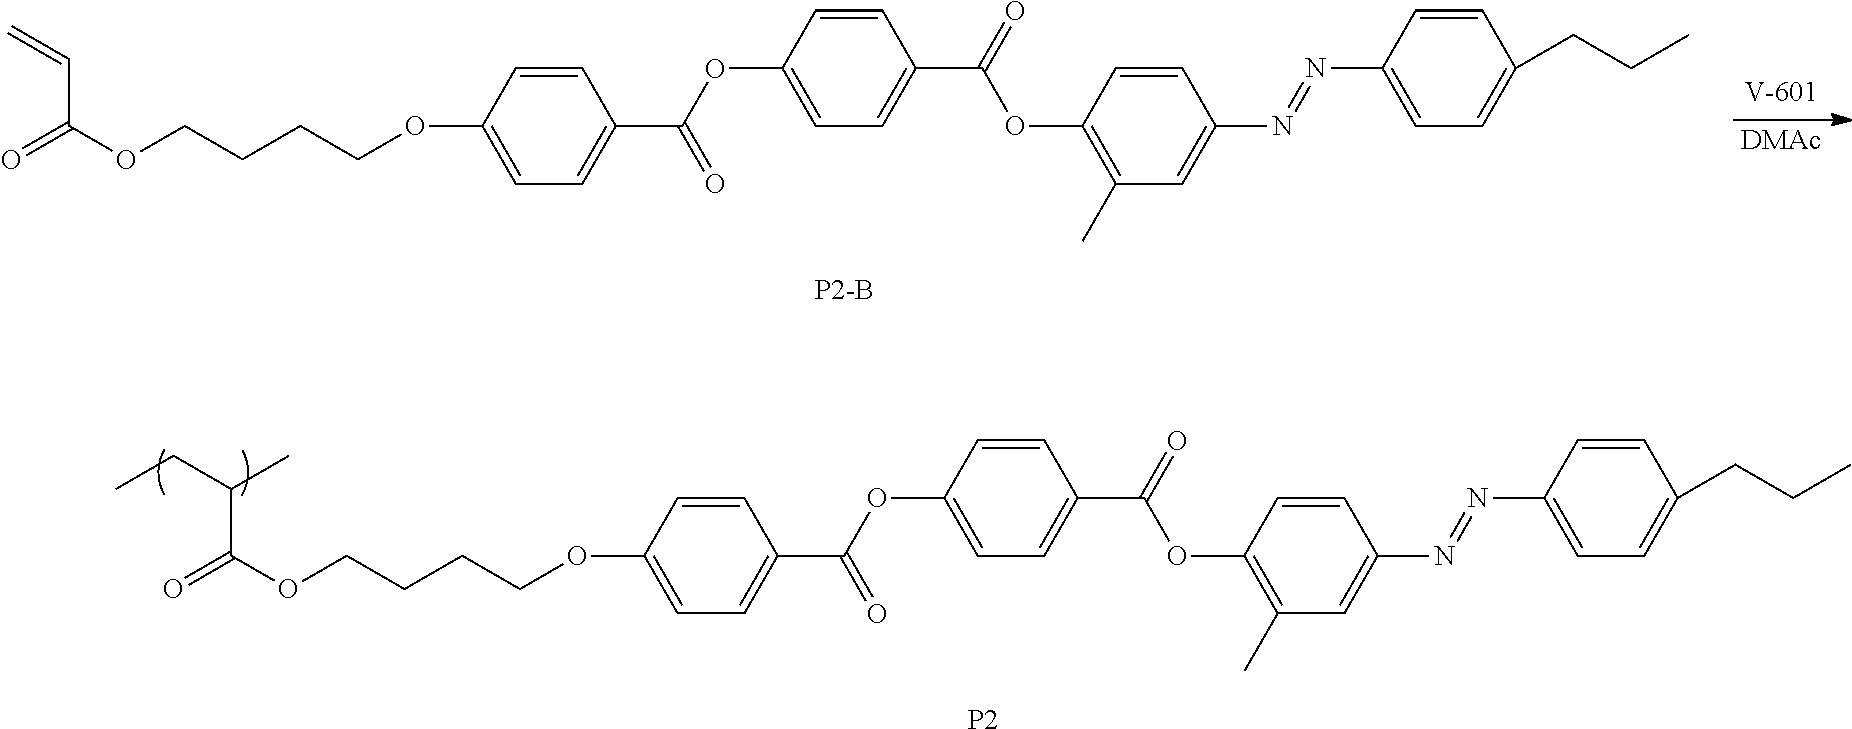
O=C(OCCCCOC1=CC=C(C(OC2=CC=C(C(OC3=C(C)C=C(N=NC4=CC=C(CCC)C=C4)C=C3)=O)C=C2)=O)C=C1)C=C.[DMAc].O=C(OCCCCOC1=CC=C(C(OC2=CC=C(C(OC3=C(C)C=C(N=NC4=CC=C(CCC)C=C4)C=C3)=O)C=C2)=O)C=C1)C(CC)C.[P2]
